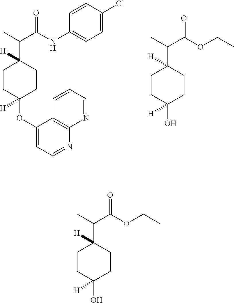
C1CC(OC2=CC=NC3=C2C=CC=N3)([H])CCC1(C(C(=O)NC1=CC=C(Cl)C=C1)C)[H].C1CC(O)([H])CCC1(C(C(=O)OCC)C)[H].C1CC(O)([H])CCC1(C(C(=O)OCC)C)[H]
